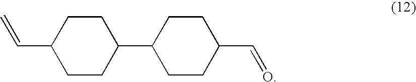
C(C1CCC(C2CCC(C=O)CC2)CC1)=C
